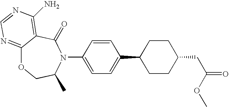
C1=C(N2C(=O)C3=C(N)N=CN=C3OCC2C)C=CC(C2CCC(CC(=O)OC)CC2)=C1
